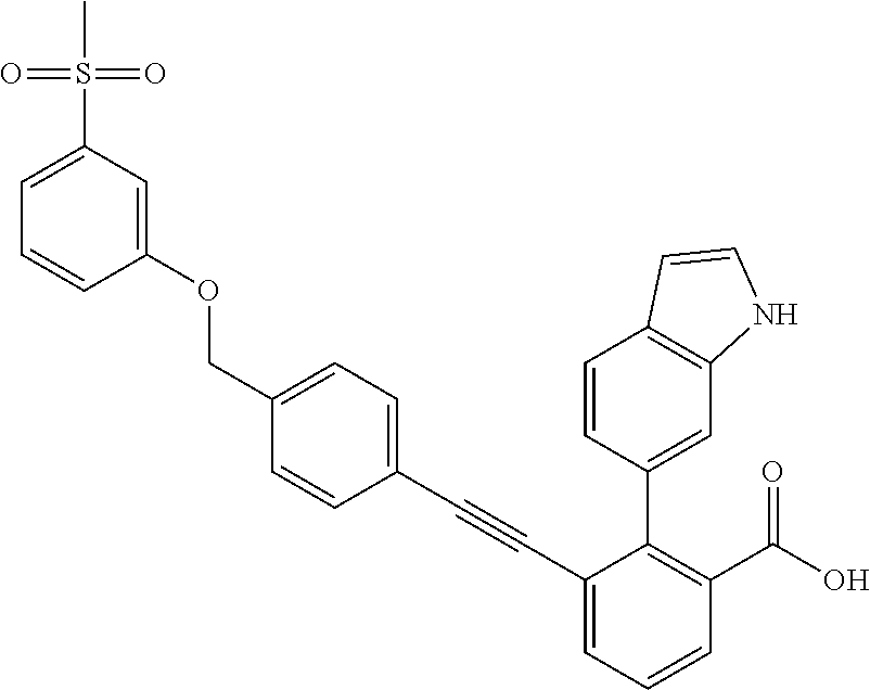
C1(C#CC2=CC=C(COC3=CC(S(=O)(=O)C)=CC=C3)C=C2)=CC=CC(C(O)=O)=C1C1=CC2=C(C=C1)C=CN2
